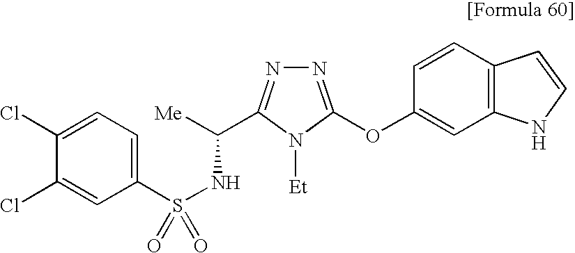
C1=C(Cl)C(Cl)=CC(S(NC([Me])C2=NN=C(OC3=CC4=C(C=C3)C=CN4)N2[Et])(=O)=O)=C1
